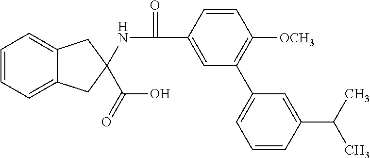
C1=CC=C2C(=C1)CC(NC(C1=CC(C3=CC=CC(C(C)C)=C3)=C([OCH3])C=C1)=O)(C(O)=O)C2
